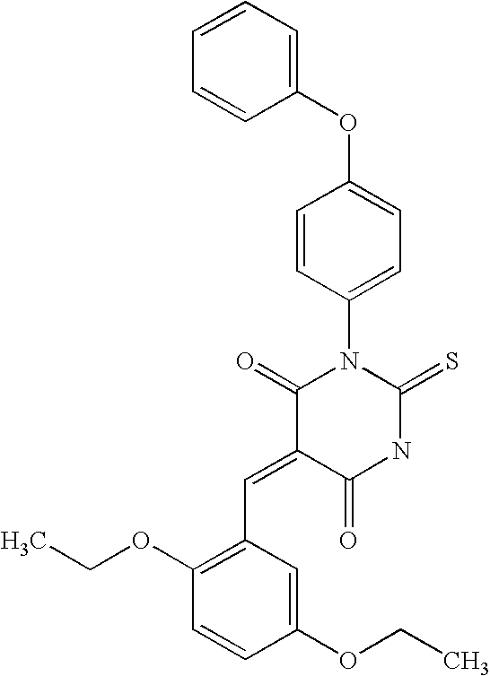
C1=CC=CC(OC2=CC=C(N3C(=O)C(=CC4=C(OCC)C=CC(OCC)=C4)C(=O)NC3=S)C=C2)=C1
